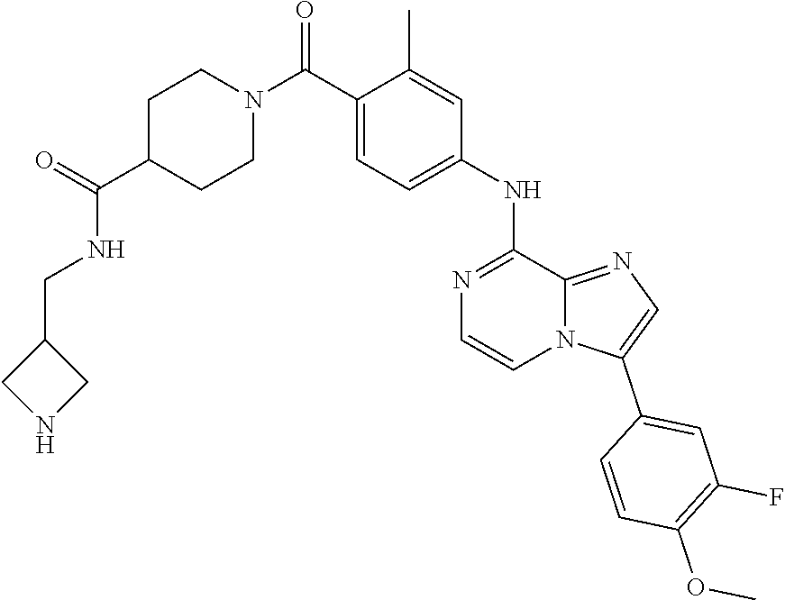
C12=NC=C(C3=CC(F)=C(OC)C=C3)N1C=CN=C2NC1=CC=C(C(N2CCC(C(=O)NCC3CNC3)CC2)=O)C(C)=C1
